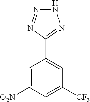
[O2N]C1=CC(C2=NNN=N2)=CC([CF3])=C1
